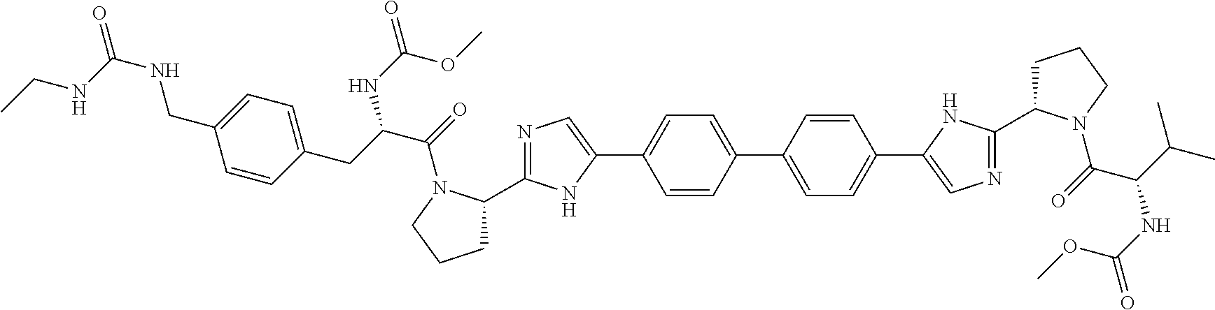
C1=CC(C2=CC=C(C3=CN=C(C4CCCN4C(=O)C(C(C)C)NC(=O)OC)N3)C=C2)=CC=C1C1=CN=C(C2CCCN2C(=O)C(CC2=CC=C(CNC(=O)NCC)C=C2)NC(OC)=O)N1
